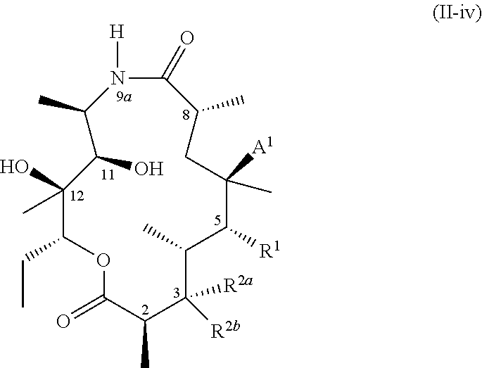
C1(=O)C(C)C([R2a])([R2b])C(C)C([R1])C(C)([A1])CC(C)C(=O)N([H])C(C)C(O)C(O)(C)C(CC)O1
